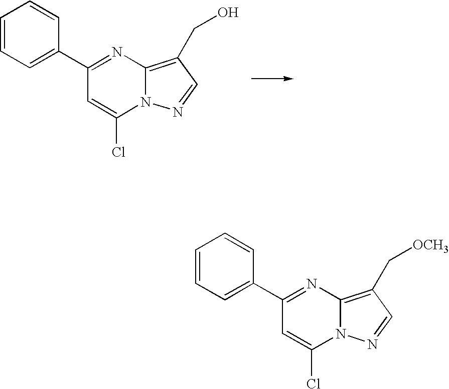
C1(C2=CC=CC=C2)=NC2=C(CO)C=NN2C(Cl)=C1.C1(C2=CC=CC=C2)=NC2=C(C[OCH3])C=NN2C(Cl)=C1
